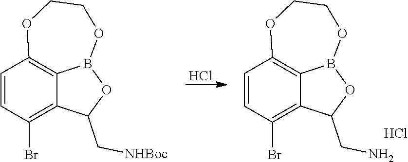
Cl.C1=CC(Br)=C2C3=C1OCCOB3OC2CN.Cl.C1=CC(Br)=C2C3=C1OCCOB3OC2C[NHBoc]
